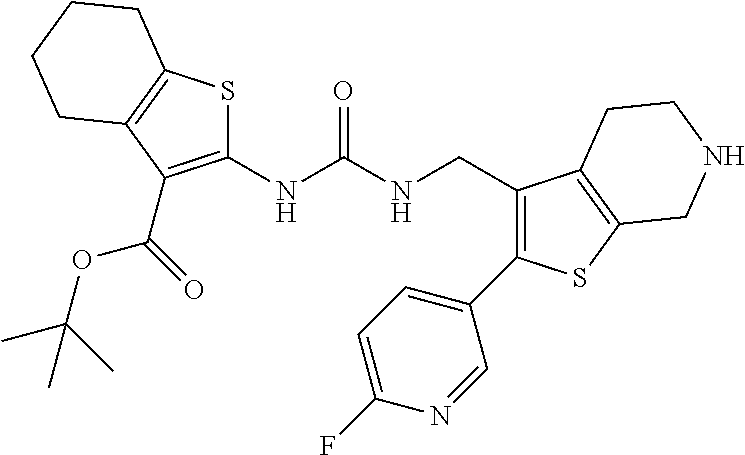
S1C(NC(NCC2=C(C3=CC=C(F)N=C3)SC3=C2CCNC3)=O)=C(C(OC(C)(C)C)=O)C2=C1CCCC2
